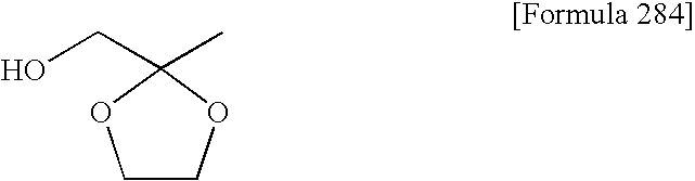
C1COC(CO)(C)O1
